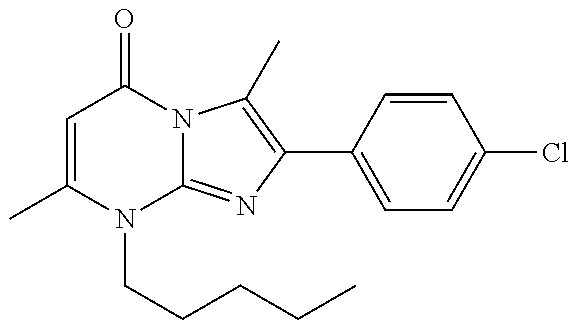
C1=C(C)N(CCCCC)C2=NC(C3=CC=C(Cl)C=C3)=C(C)N2C1=O
